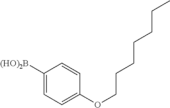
C1([(HO)2B])=CC=C(OCCCCCCC)C=C1
